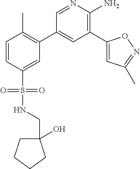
C1=CC(S(NCC2(O)CCCC2)(=O)=O)=CC(C2=CC(C3=CC(C)=NO3)=C(N)N=C2)=C1C
